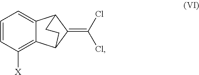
[X]C1=C2C(=CC=C1)C1C(=C(Cl)Cl)C2CC1
